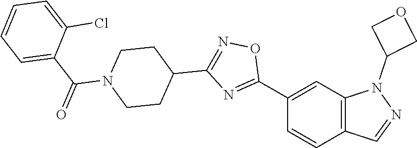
C12=C(C=C(C3=NC(C4CCN(C(C5=CC=CC=C5Cl)=O)CC4)=NO3)C=C1)N(C1COC1)N=C2
